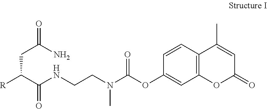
C1=CC(OC(N(CCNC(C([R])CC(=O)N)=O)C)=O)=CC2=C1C(C)=CC(=O)O2
